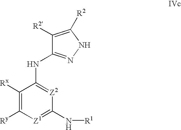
C1([Rx])=C([Ry])[Z1]=C(N[R1])[Z2]=C1NC1=NNC([R2])=C1[R2]
